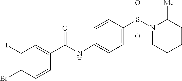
C1CCCC([Me])N1S(=O)(=O)C1=CC=C(NC(C2=CC(I)=C(Br)C=C2)=O)C=C1
